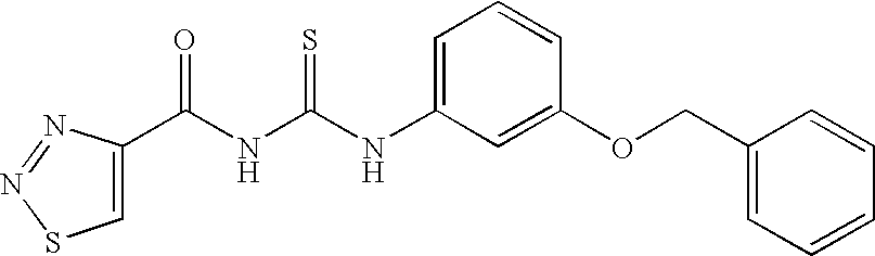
C1=C(C(NC(NC2=CC=CC(OCC3=CC=CC=C3)=C2)=S)=O)N=NS1
